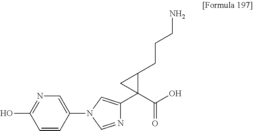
C1=CC(N2C=NC(C3(C(O)=O)C(CCCN)C3)=C2)=CN=C1O
